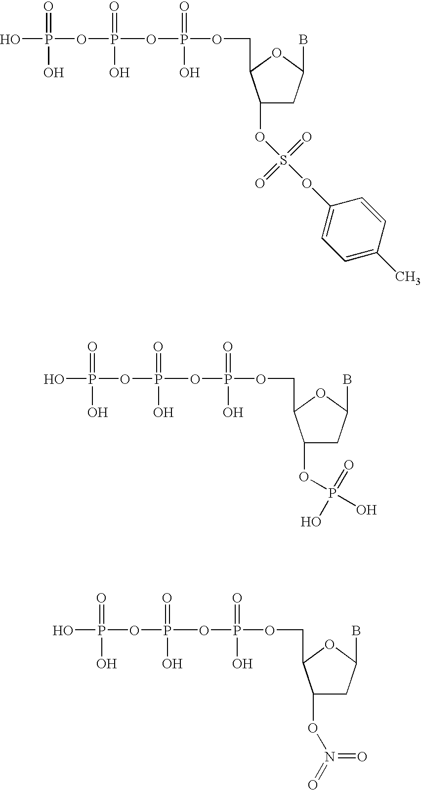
OP(OP(OP(=O)(O)OCC1C(OS(OC2=CC=C(C)C=C2)(=O)=O)CC(B)O1)(=O)O)(=O)O.OP(OP(OP(=O)(O)OCC1C(OP(=O)(O)O)CC(B)O1)(=O)O)(=O)O.OP(OP(OP(=O)(O)OCC1C(ON(=O)=O)CC(B)O1)(=O)O)(=O)O
